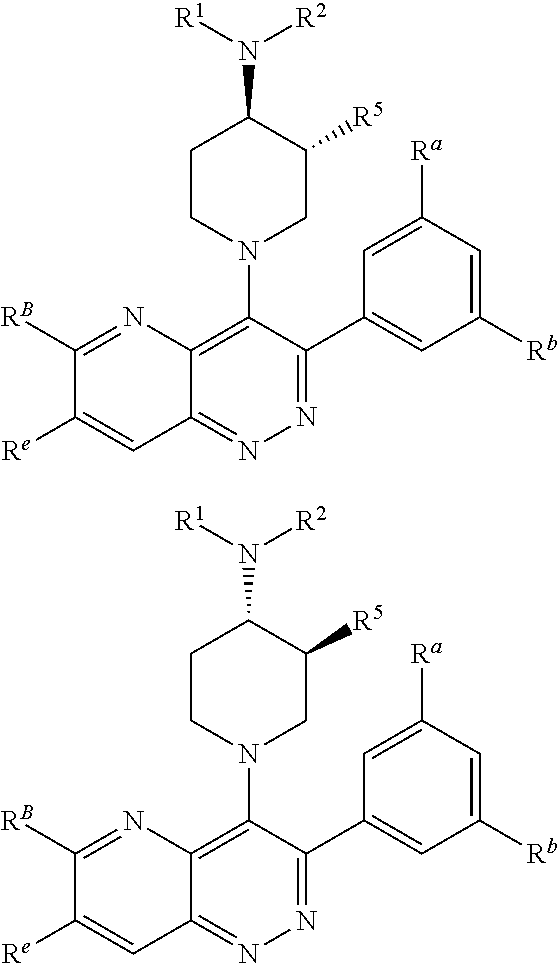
C1CN(C2=C3C(=NN=C2C2=CC([Rb])=CC([Ra])=C2)C=C([Re])C([RB])=N3)CC([R5])C1N([R1])[R2].C1CN(C2=C3C(=NN=C2C2=CC([Rb])=CC([Ra])=C2)C=C([Re])C([RB])=N3)CC([R5])C1N([R1])[R2]
